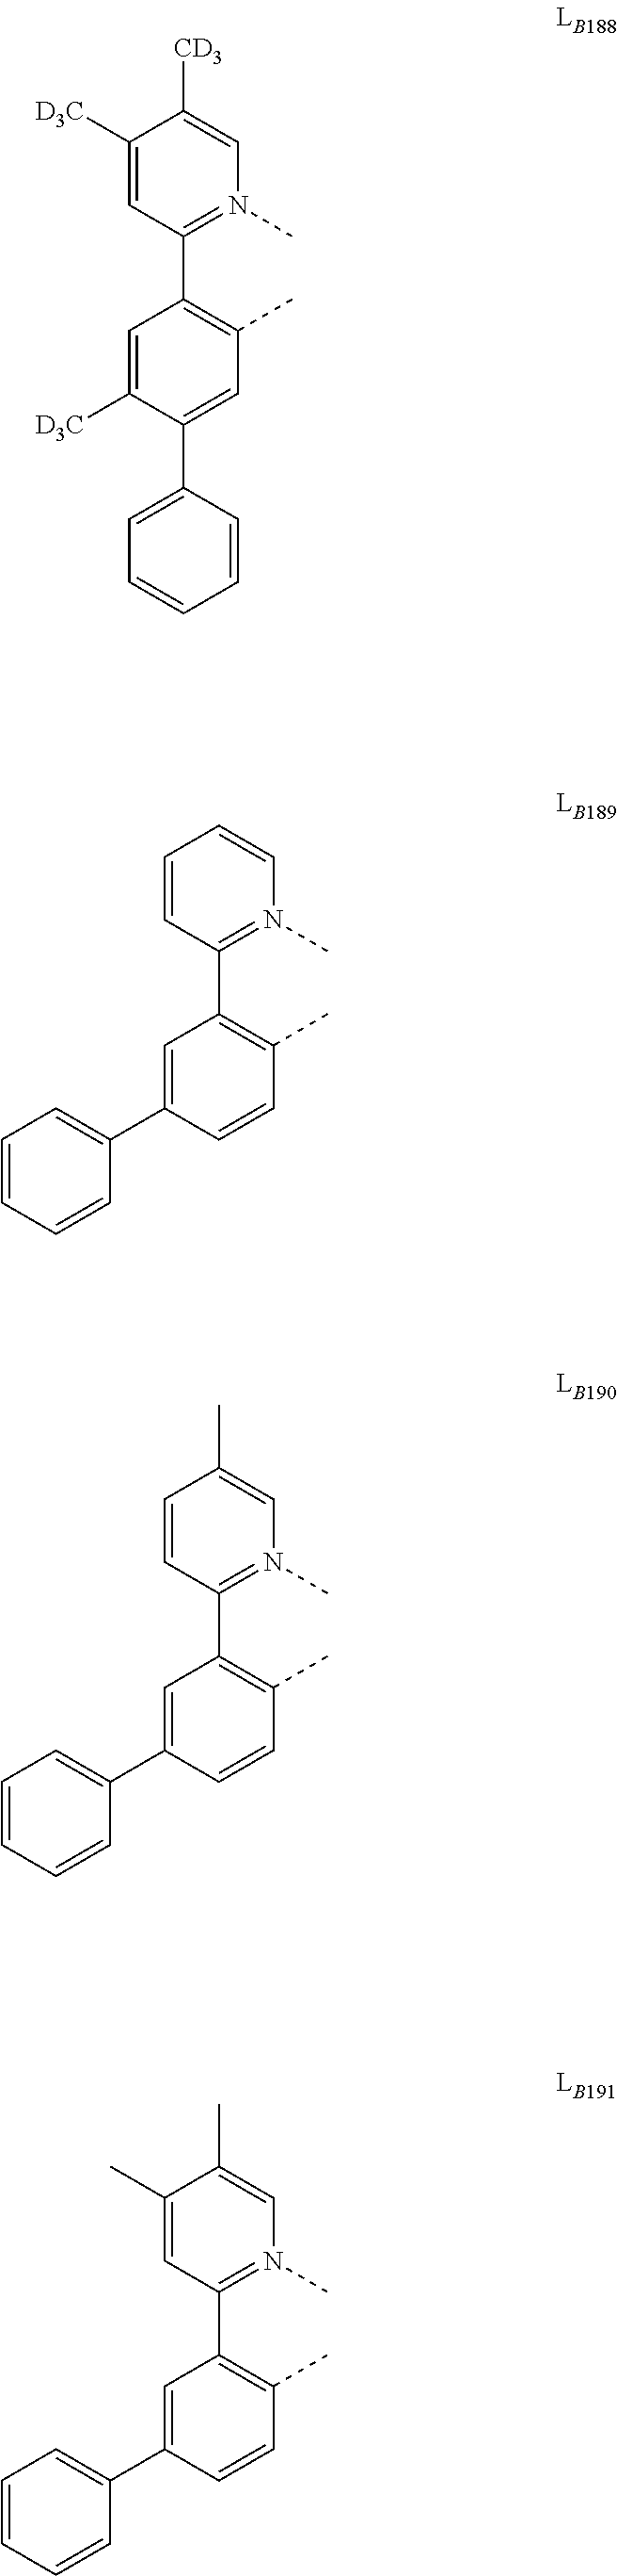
C1=CC(C2=C(C)C=CC(C3=CC=CC=C3)=C2)=N(C)C=C1C.C1(C)=CC(C2=C(C)C=CC(C3=CC=CC=C3)=C2)=N(C)C=C1C.C1([D3C])=CC(C2=C(C)C=C(C3=CC=CC=C3)C([D3C])=C2)=N(C)C=C1[CD3].C1=CC(C2=C(C)C=CC(C3=CC=CC=C3)=C2)=N(C)C=C1
